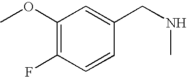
C1(OC)=C(F)C=CC(CNC)=C1
